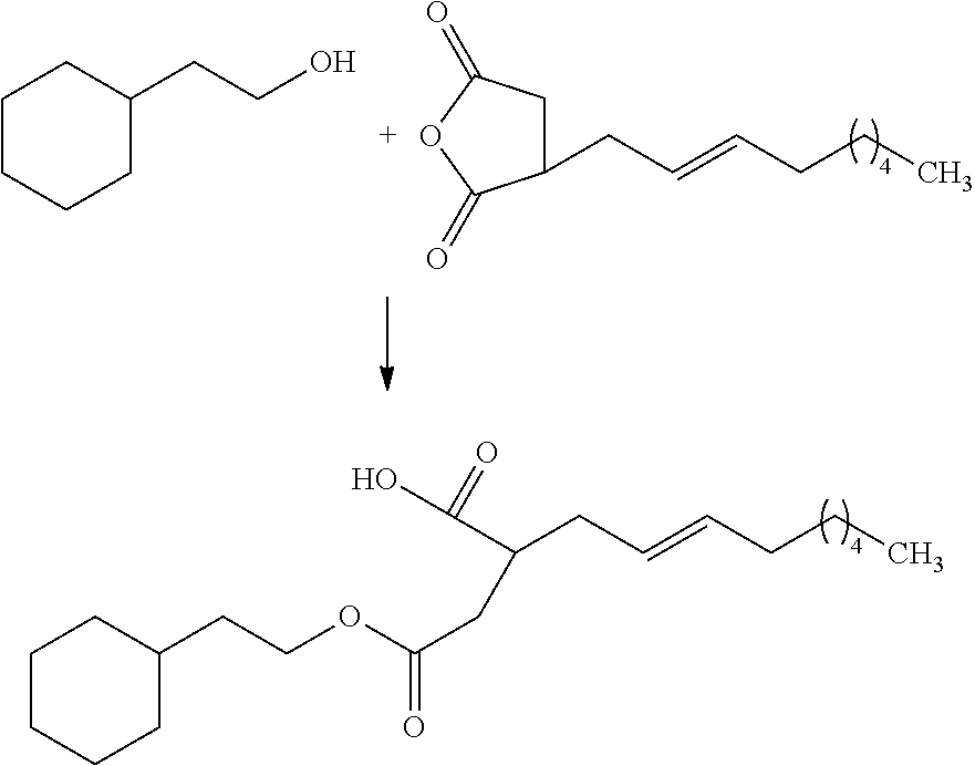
C1CCCC(CCO)C1.C1(CC=CCCC)CC(=O)OC1=O.C(CC=CCCC)(C(O)=O)CC(OCCC1CCCCC1)=O
